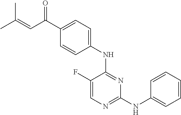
C1=C(F)C(NC2=CC=C(C(C=C(C)C)=O)C=C2)=NC(NC2=CC=CC=C2)=N1
